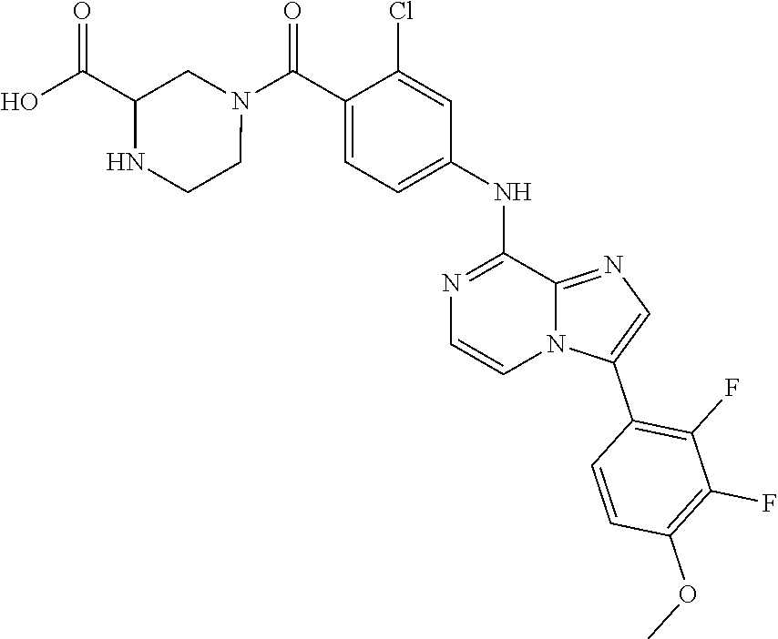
C1=C(C(N2CC(C(O)=O)NCC2)=O)C(Cl)=CC(NC2=NC=CN3C2=NC=C3C2=C(F)C(F)=C(OC)C=C2)=C1
